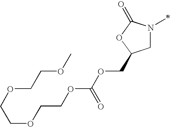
C1N(C)C(=O)OC1COC(OCCOCCOCCOC)=O
